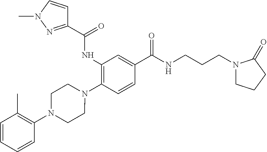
C1(NC(=O)C2=NN(C)C=C2)=C(N2CCN(C3=C(C)C=CC=C3)CC2)C=CC(C(=O)NCCCN2CCCC2=O)=C1
